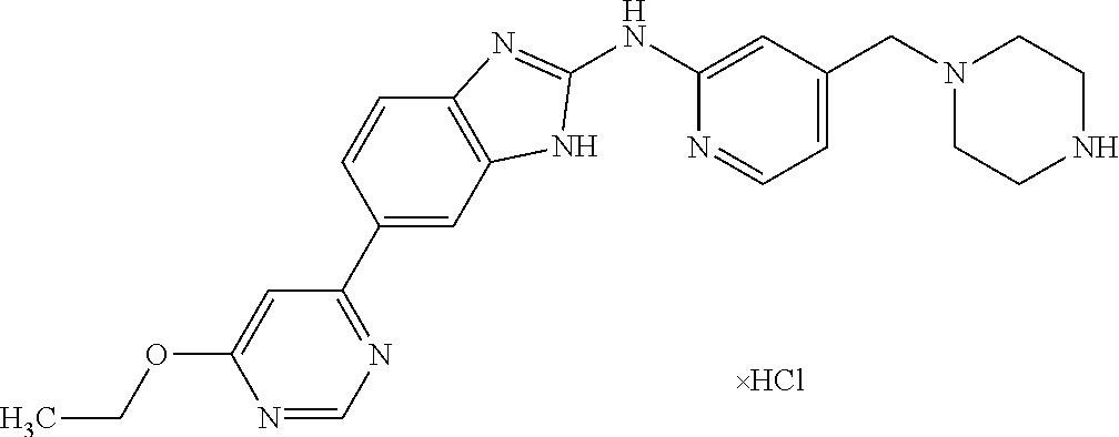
N1=CN=C(C2=CC3=C(C=C2)N=C(NC2=CC(CN4CCNCC4)=CC=N2)N3)C=C1OCC
